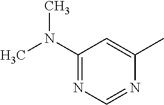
C1(N(C)C)=NC=NC(C)=C1
